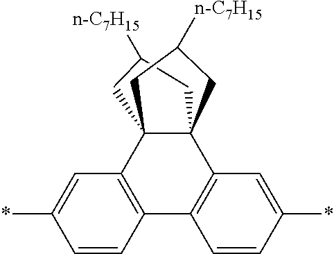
C1C([n-C7H15])CC23C4=C(C=CC(*)=C4)C4=C(C=C(*)C=C4)C12CC([n-C7H15])C3
